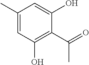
C1(C)=CC(O)=C(C(=O)C)C(O)=C1
